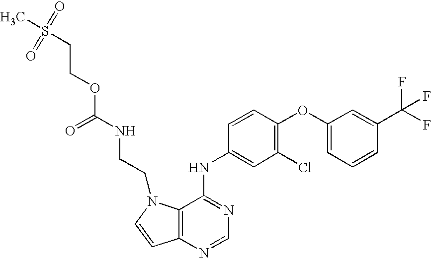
C12=C(N=CN=C1NC1=CC(Cl)=C(OC3=CC=CC(C(F)(F)F)=C3)C=C1)C=CN2CCNC(OCCS(=O)(=O)C)=O
